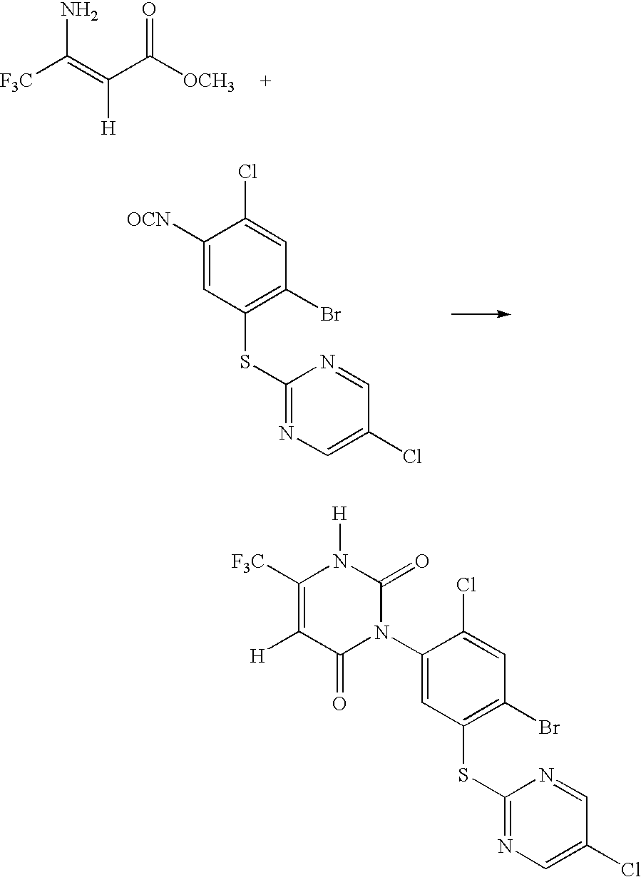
[F3C]C(=C(C([OCH3])=O)[H])N.C1([OCN])=CC(SC2=NC=C(Cl)C=N2)=C(Br)C=C1Cl.C1([F3C])=C([H])C(=O)N(C2=CC(SC3=NC=C(Cl)C=N3)=C(Br)C=C2Cl)C(=O)N1[H]
